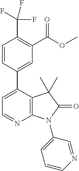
C1=C(C2=CC(C(OC)=O)=C(C(F)(F)F)C=C2)C2=C(N=C1)N(C1=CC=CN=C1)C(=O)C2(C)C
